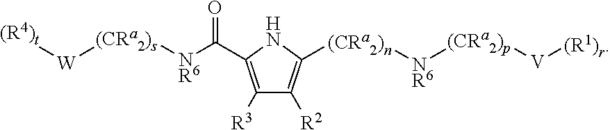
C1([R3])=C(C(=O)[NR6][(CRa2)s][W][(R4)t])NC([(CRa2)n][NR6][(CRa2)p][V][(R1)r])=C1[R2]
